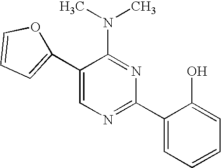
C1(C2=CC=CO2)=CN=C(C2=CC=CC=C2O)N=C1N(C)C
